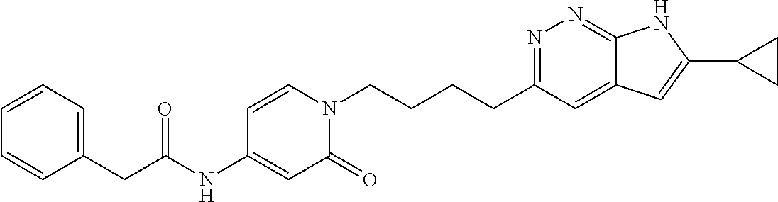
C(CCN1C=CC(NC(CC2=CC=CC=C2)=O)=CC1=O)CC1=NN=C2C(=C1)C=C(C1CC1)N2
